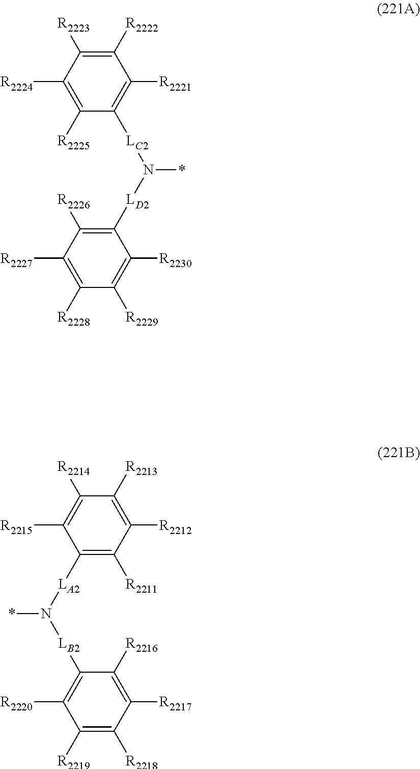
C1([R2225])=C([R2224])C([R2223])=C([R2222])C([R2221])=C1[LC2]N([LD2]C1=C([R2226])C([R2227])=C([R2228])C([R2229])=C1[R2230])*.C1([R2211])=C([LA2]N([LB2]C2=C([R2220])C([R2219])=C([R2218])C([R2217])=C2[R2216])*)C([R2215])=C([R2214])C([R2213])=C1[R2212]
